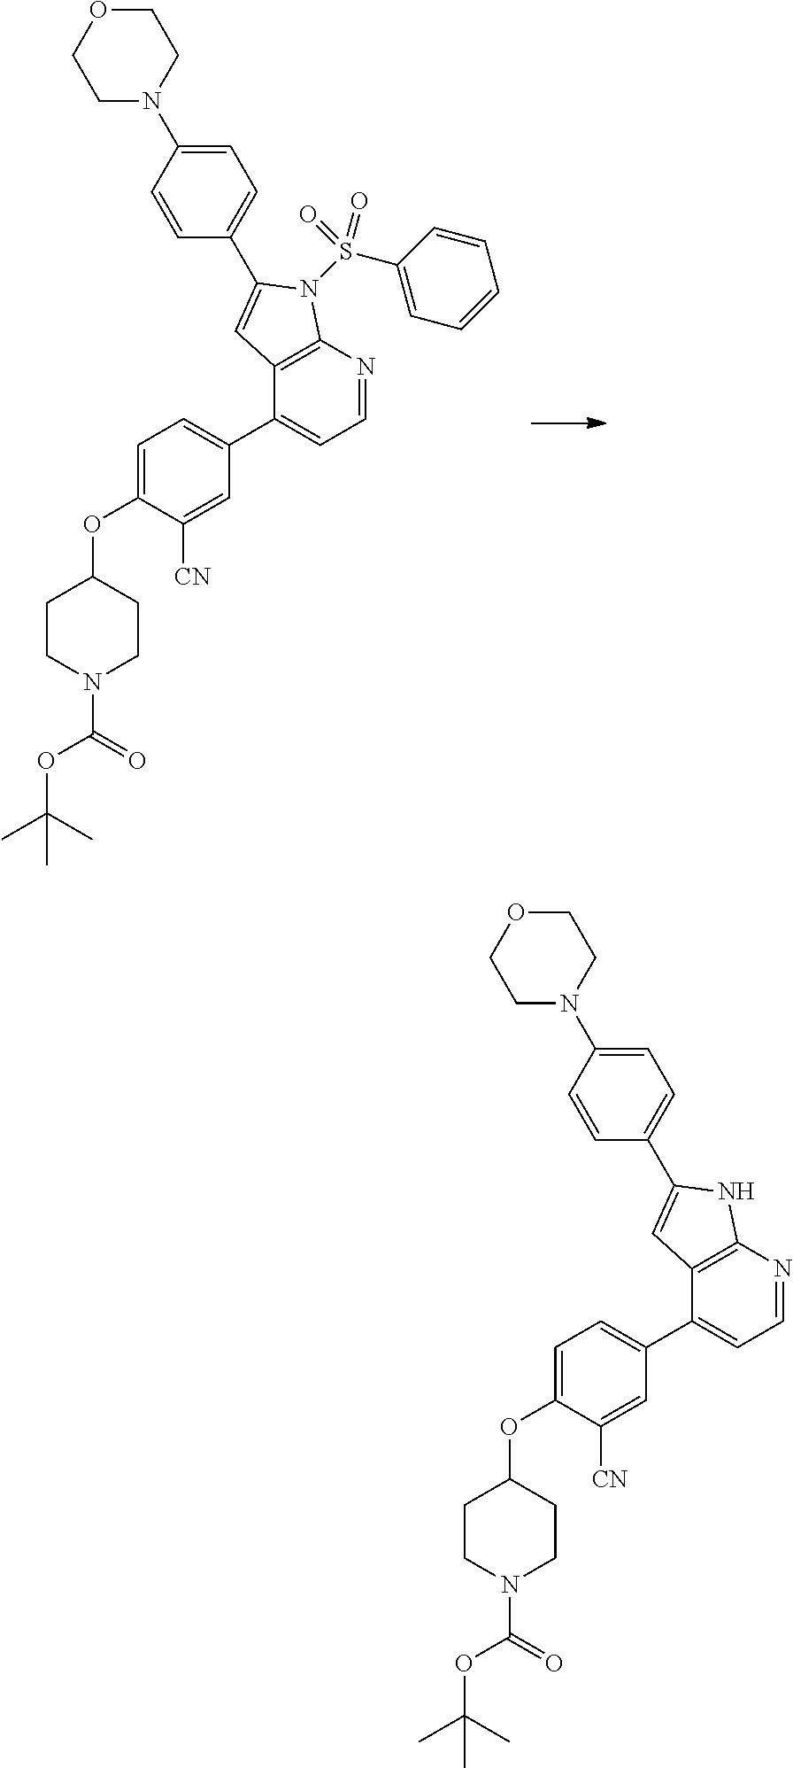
C1OCCN(C2=CC=C(C3=CC4=C(N=CC=C4C4=CC=C(OC5CCN(C(OC(C)(C)C)=O)CC5)C([CN])=C4)N3S(C3=CC=CC=C3)(=O)=O)C=C2)C1.C1OCCN(C2=CC=C(C3=CC4=C(N=CC=C4C4=CC=C(OC5CCN(C(OC(C)(C)C)=O)CC5)C([CN])=C4)N3)C=C2)C1
